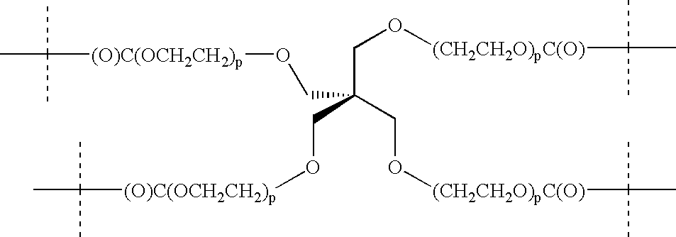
[(O)C(OCH2CH2)p](C(C)(C)C)OCC(CO[(CH2CH2O)pC(O)]C(C)(C)C)(CO[(CH2CH2O)pC(O)]C(C)(C)C)CO[(O)C(OCH2CH2)p]C(C)(C)C
